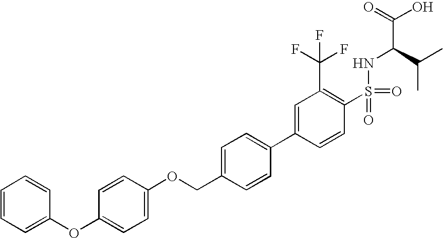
C1=CC=C(OC2=CC=C(OCC3=CC=C(C4=CC(C(F)(F)F)=C(S(=O)(=O)NC(C(=O)O)C(C)C)C=C4)C=C3)C=C2)C=C1
